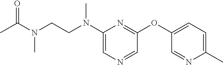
N(C1=CN=CC(OC2=CC=C(C)N=C2)=N1)(CCN(C(=O)C)C)C
